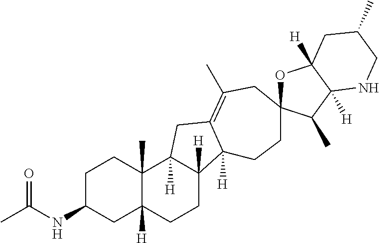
C1C(NC(C)=O)CC2([H])C(C)(C1)C1([H])C([H])(CC2)C2([H])C(=C(C)CC3(CC2)OC2([H])C([H])(C3C)NCC(C)C2)C1
